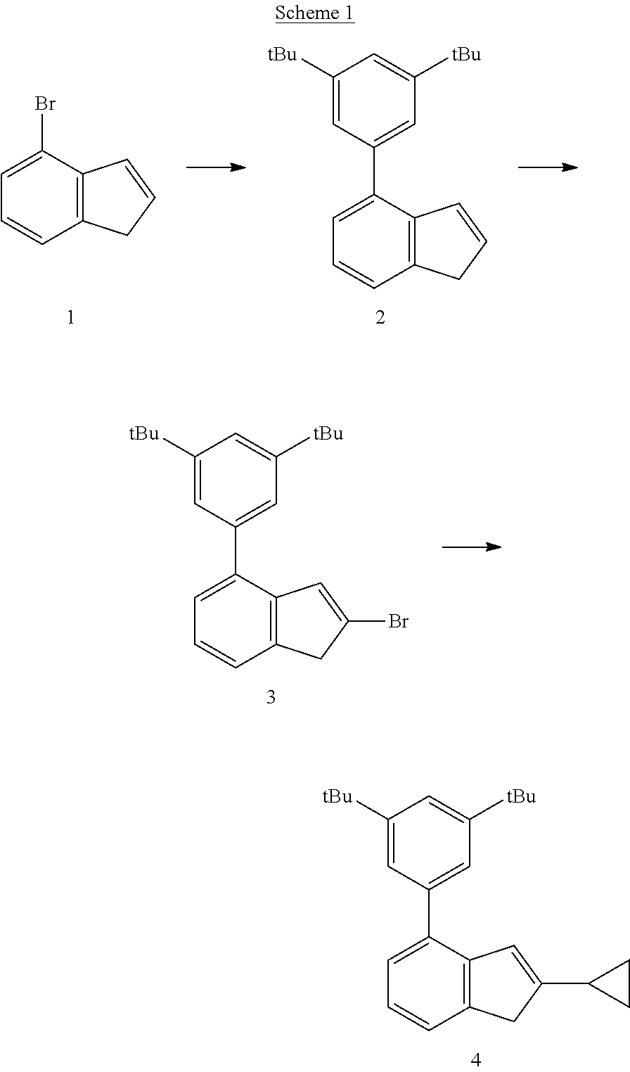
C1(Br)=CC=CC2=C1C=CC2.C1(C2=CC([tBu])=CC([tBu])=C2)=CC=CC2=C1C=CC2.C1(C2=CC([tBu])=CC([tBu])=C2)=CC=CC2=C1C=C(Br)C2.C1(C2=CC([tBu])=CC([tBu])=C2)=CC=CC2=C1C=C(C1CC1)C2
